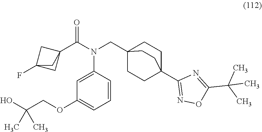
C1=C(N(CC23CCC(C4=NOC(C(C)(C)C)=N4)(CC2)CC3)C(C23CC(F)(C2)C3)=O)C=CC=C1OCC(O)(C)C
